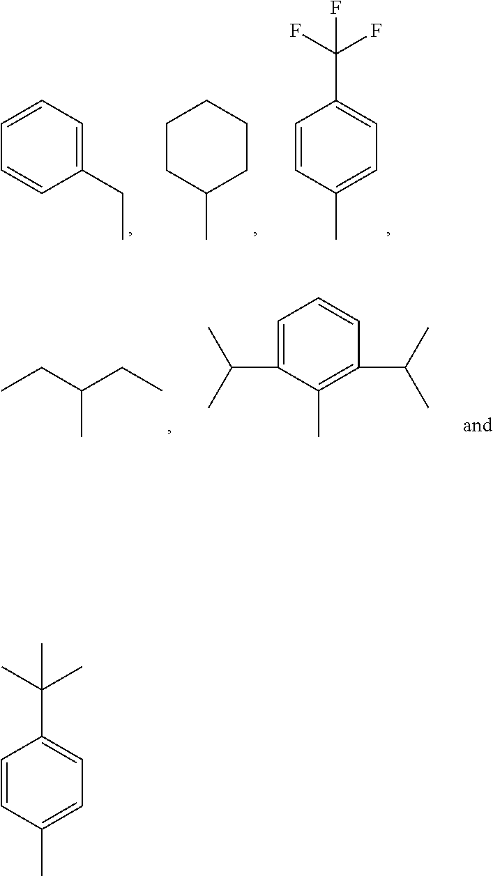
C1=CC(C)=CC=C1C(C)(C)C.C1(C)CCCCC1.C1=CC=C(CC)C=C1.C1=CC(C)=CC=C1C(F)(F)F.CCC(CC)C.C1=CC=C(C(C)C)C(C)=C1C(C)C
